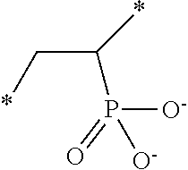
C(C*)(*)P([O-])(=O)[O-]
